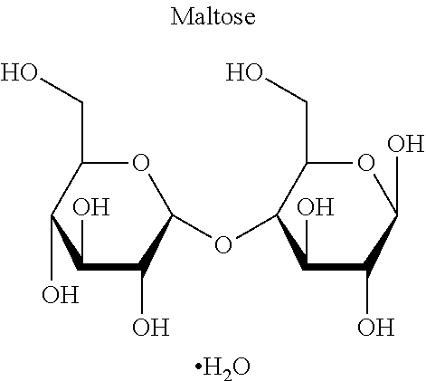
O1C(CO)C(O)C(O)C(O)C1OC1C(CO)OC(O)C(O)C1O.O
